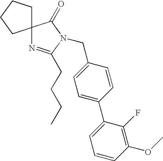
C1(CN2C(CCCC)=NC3(C2=O)CCCC3)=CC=C(C2=CC=CC(OC)=C2F)C=C1
